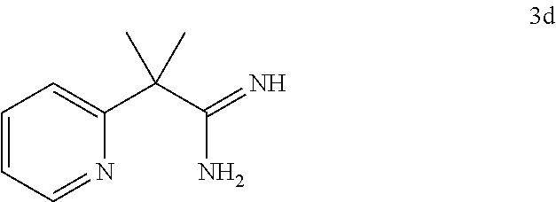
C(C(=N)N)(C)(C)C1=CC=CC=N1
